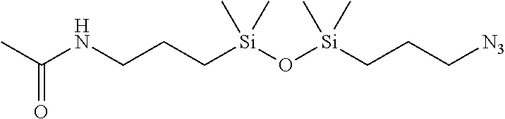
[Si](C)(CCCNC(=O)C)(C)O[Si](C)(CCC[N3])C
